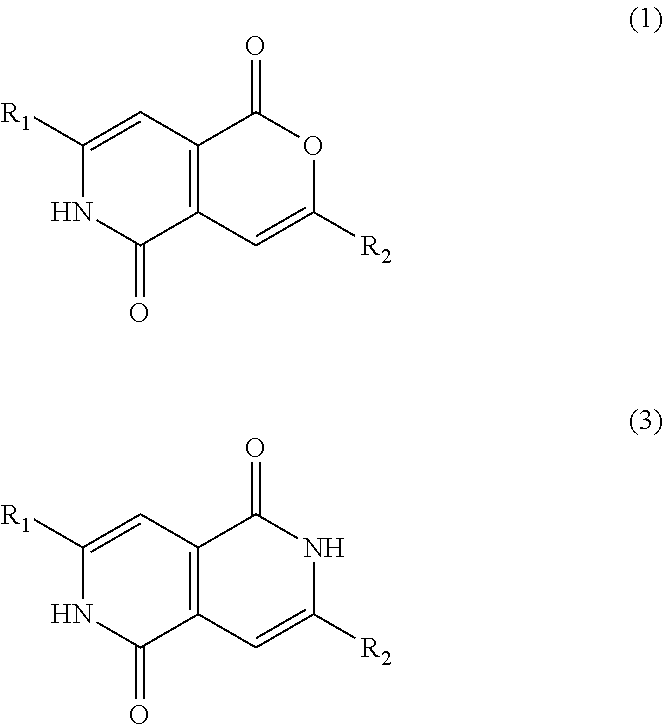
C1([R1])=CC2=C(C(=O)N1)C=C([R2])OC2=O.C1([R1])=CC2=C(C(=O)N1)C=C([R2])NC2=O
